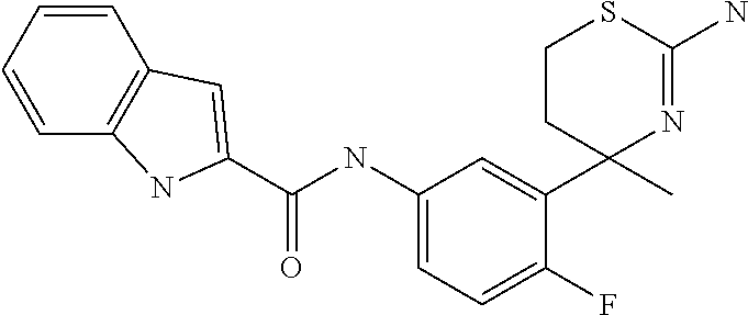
C1=CC=CC2=C1C=C(C(NC1=CC=C(F)C(C3(C)N=C(N)SCC3)=C1)=O)N2
